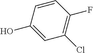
C1=CC(O)=CC(Cl)=C1F
